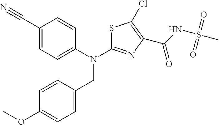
C1(C#N)=CC=C(N(C2=NC(C(NS(C)(=O)=O)=O)=C(Cl)S2)CC2=CC=C(OC)C=C2)C=C1
